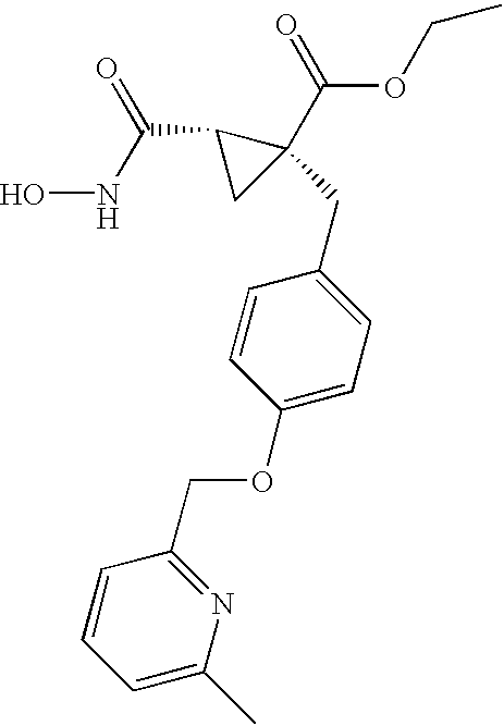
ONC(C1CC1(C(=O)OCC)CC1=CC=C(OCC2=NC(C)=CC=C2)C=C1)=O
